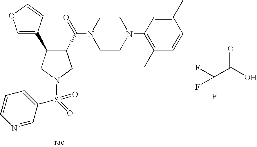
O=C(O)C(F)(F)F.C1CN(C2=C(C)C=CC(C)=C2)CCN1C(C1C(C2=COC=C2)CN(S(=O)(=O)C2=CC=CN=C2)C1)=O
